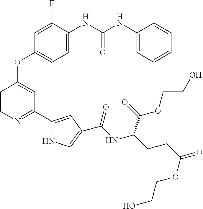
C1=CN=C(C2=CC(C(NC(CCC(=O)OCCO)C(=O)OCCO)=O)=CN2)C=C1OC1=CC=C(NC(NC2=CC(C)=CC=C2)=O)C(F)=C1
